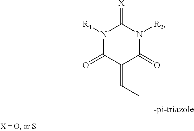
N1([R1])C(=O)C(=CC)C(=O)N([R2])C1=[X]
